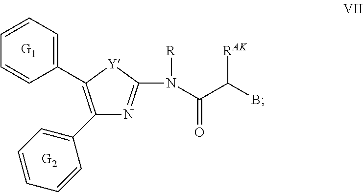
C1(C2=CC=CC=C2)=C(C2=CC=CC=C2)[Y]C(N(C(C(B)[RAK])=O)[R])=N1
